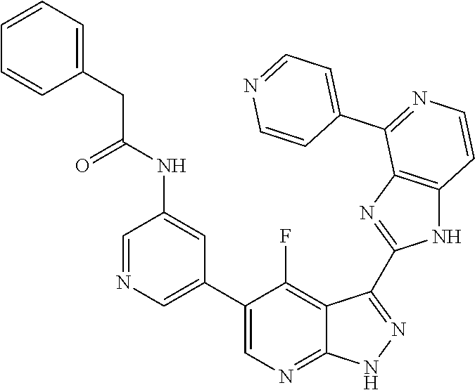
C1=NC=C(C2=CN=C3C(=C2F)C(C2=NC4=C(N2)C=CN=C4C2=CC=NC=C2)=N[N H]3)C=C1NC(CC1=CC=CC=C1)=O
